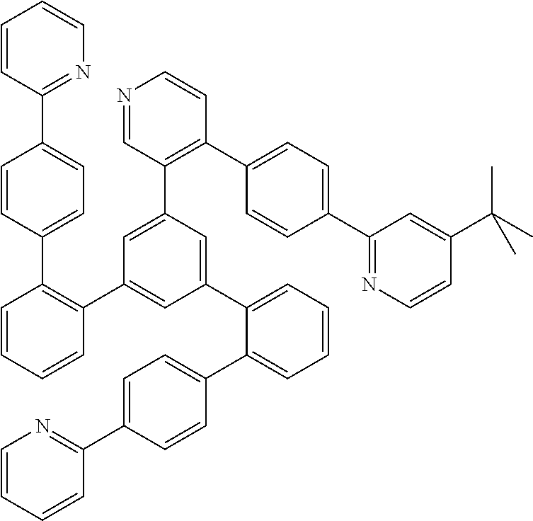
C1=CC(C2=CC=C(C3=C(C4=CC(C5=CC=CC=C5C5=CC=C(C6=NC=CC=C6)C=C5)=CC(C5=C(C6=CC=C(C7=NC=CC(C(C)(C)C)=C7)C=C6)C=CN=C5)=C4)C=CC=C3)C=C2)=NC=C1
